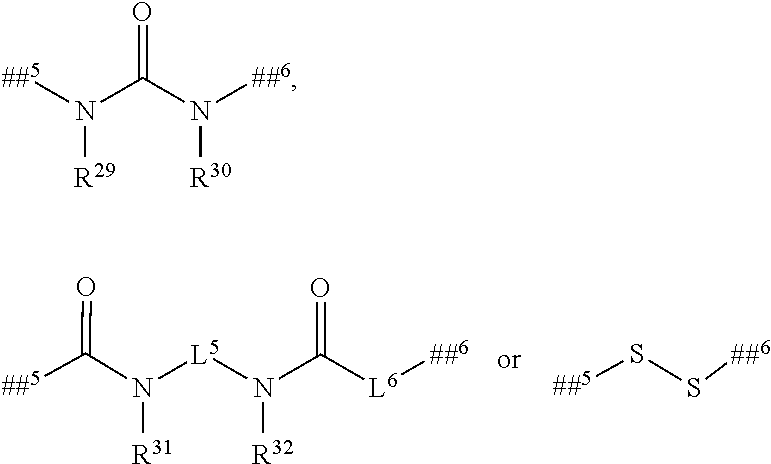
[L5](N([R32])C(=O)[L6][##6])N([R31])C(=O)[##5].[##6]SS[##5].[##5]N([R29])C(=O)N([R30])[##6]
